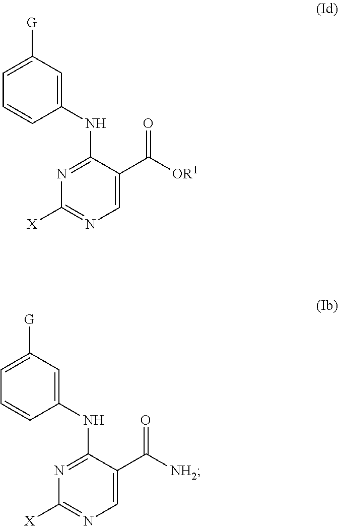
C1([G])=CC=CC(NC2=NC([X])=NC=C2C([OR1])=O)=C1.C1([G])=CC=CC(NC2=NC([X])=NC=C2C([NH2])=O)=C1
